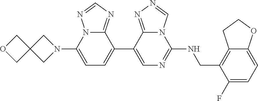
C1(C2=CC=C(N3CC4(C3)COC4)N3C2=NC=N3)=CN=C(NCC2=C3C(=CC=C2F)OCC3)N2C1=NN=C2
